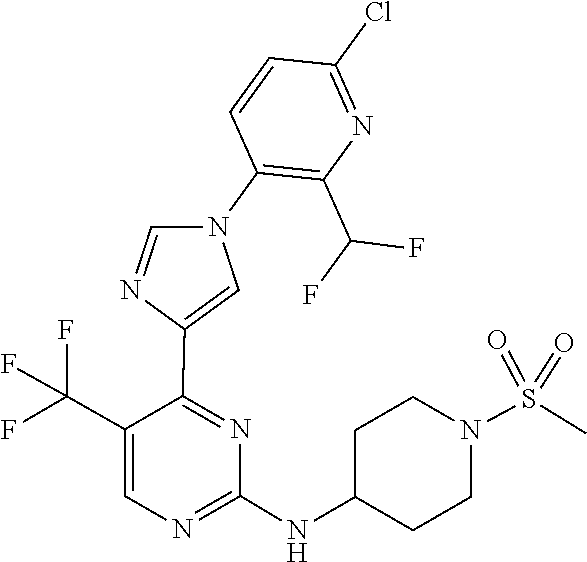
C1(NC2CCN(S(=O)(=O)C)CC2)=NC=C(C(F)(F)F)C(C2=CN(C3=C(C(F)F)N=C(Cl)C=C3)C=N2)=N1
